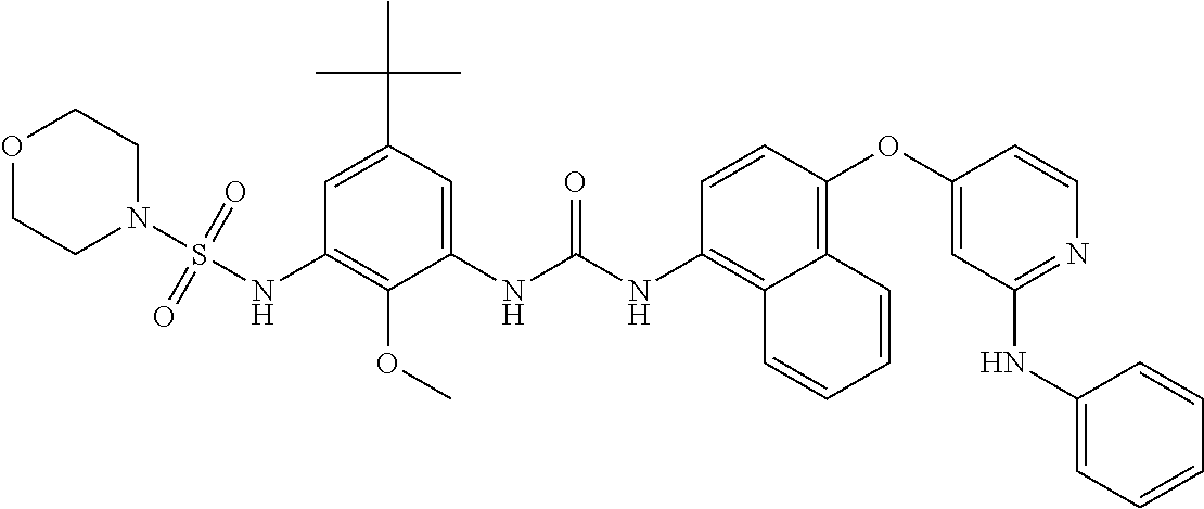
N1(S(=O)(=O)NC2=C(OC)C(NC(=O)NC3=C4C(=C(OC5=CC(NC6=CC=CC=C6)=NC=C5)C=C3)C=CC=C4)=CC(C(C)(C)C)=C2)CCOCC1
